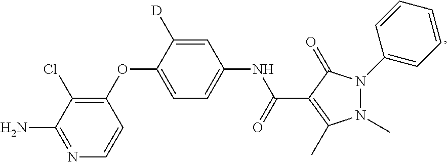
C1(OC2=CC=C(NC(C3=C(C)N(C)N(C4=CC=CC=C4)C3=O)=O)C=C2[D])=C(Cl)C(N)=NC=C1
